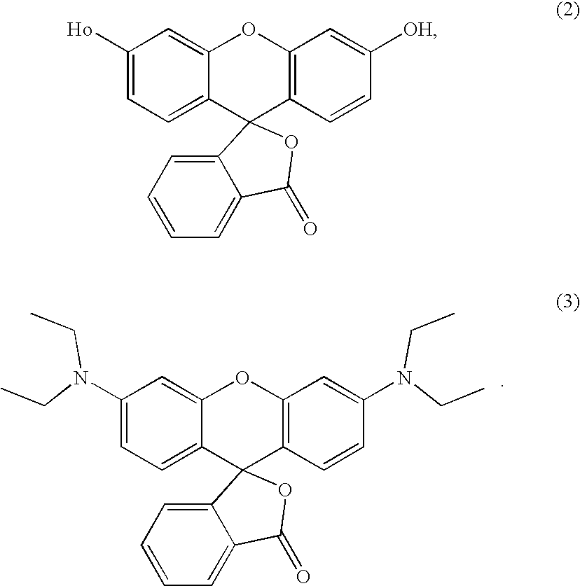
C1([Ho])=CC=C2C(=C1)OC1=C(C=CC([OH])=C1)C21C2=CC=CC=C2C(=O)O1.C1(N(CC)CC)=CC=C2C(=C1)OC1=C(C=CC(N(CC)CC)=C1)C21C2=CC=CC=C2C(=O)O1
